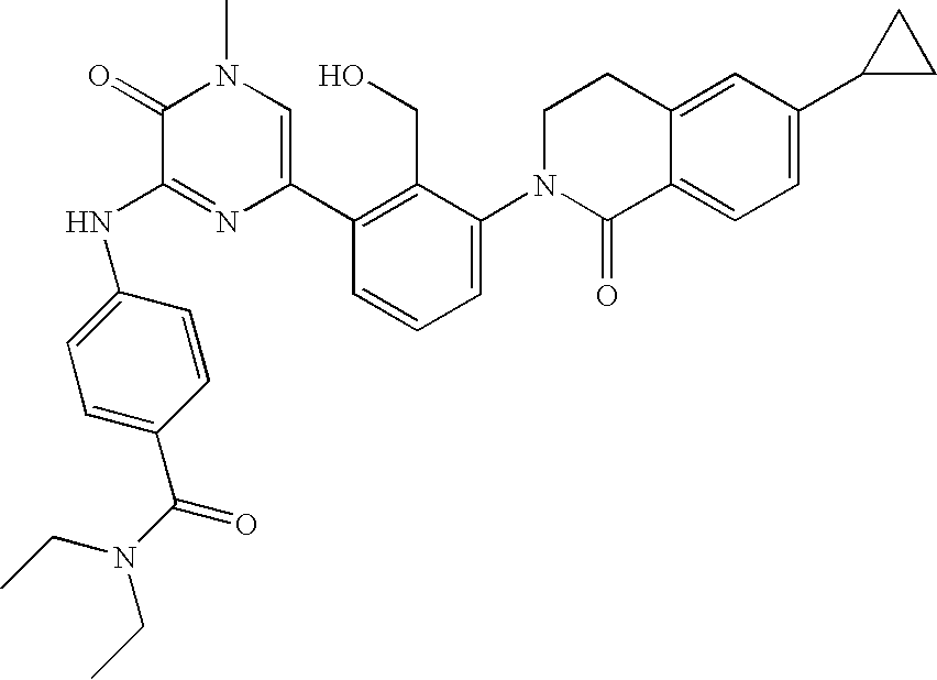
N(C1=NC(C2=C(CO)C(N3C(=O)C4=CC=C(C5CC5)C=C4CC3)=CC=C2)=CN(C)C1=O)C1=CC=C(C(N(CC)CC)=O)C=C1
